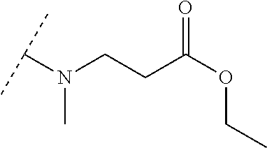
C(CC(OCC)=O)N(C(C)C)C
